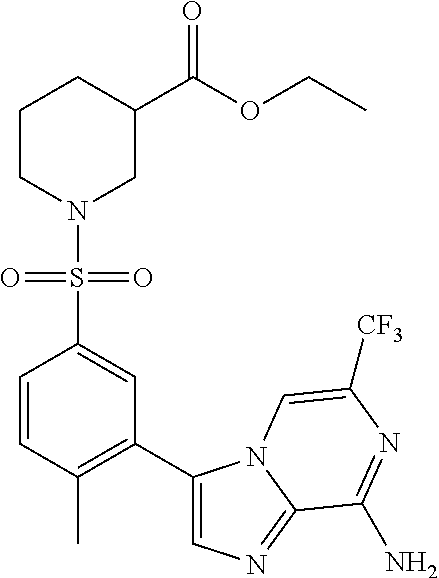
C1=CC(C)=C(C2=CN=C3N2C=C([CF3])N=C3N)C=C1S(N1CC(C(OCC)=O)CCC1)(=O)=O
